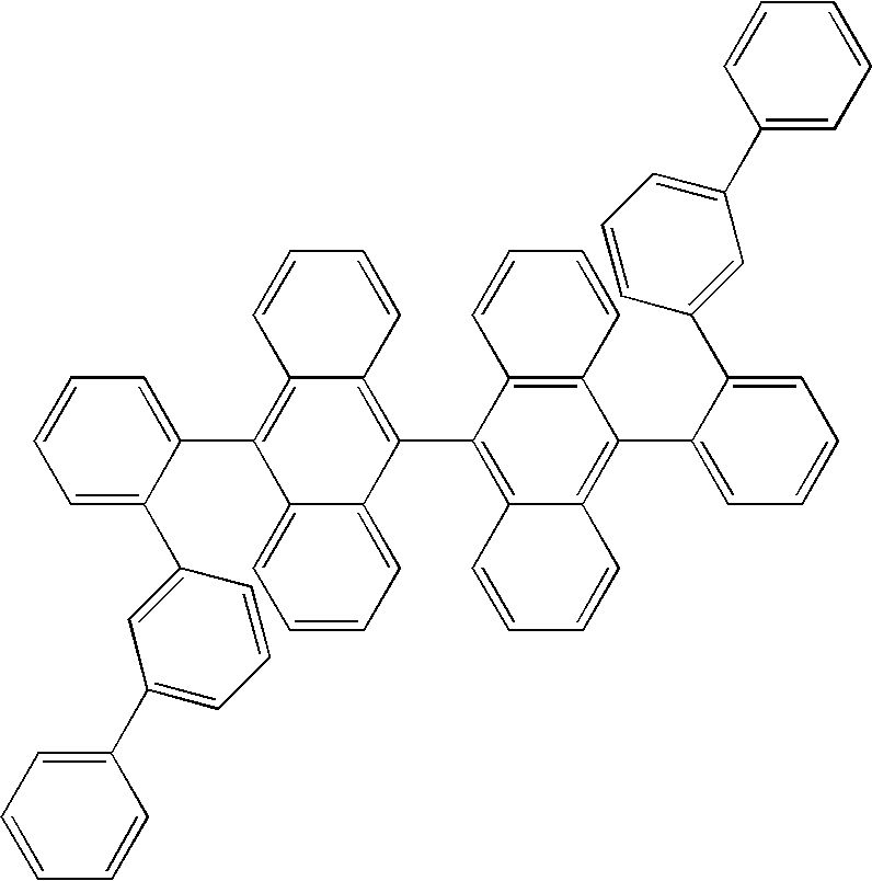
C1=CC2=C(C3=C4C(=C(C5=CC=CC=C5C5=CC(C6=CC=CC=C6)=CC=C5)C5=C3C=CC=C5)C=CC=C4)C3=CC=CC=C3C(C3=CC=CC=C3C3=CC(C4=CC=CC=C4)=CC=C3)=C2C=C1
